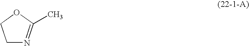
C1N=C(C)OC1
